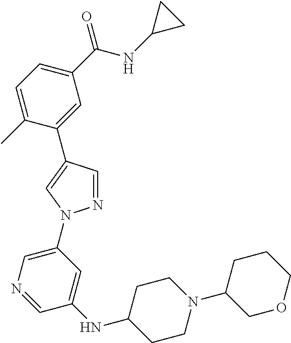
C1=C(C)C(C2=CN(C3=CN=CC(NC4CCN(C5COCCC5)CC4)=C3)N=C2)=CC(C(NC2CC2)=O)=C1
